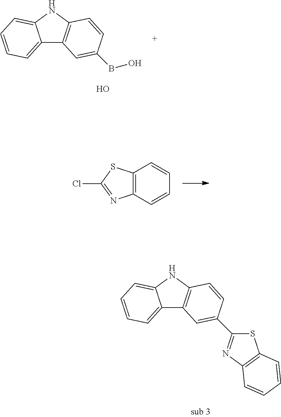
C12=CC=CC=C1NC1=C2C=C(BO)C=C1.O.C12=C(C=CC=C1)N=C(Cl)S2.C12=CC=CC=C1NC1=C2C=C(C2=NC3=C(S2)C=CC=C3)C=C1
